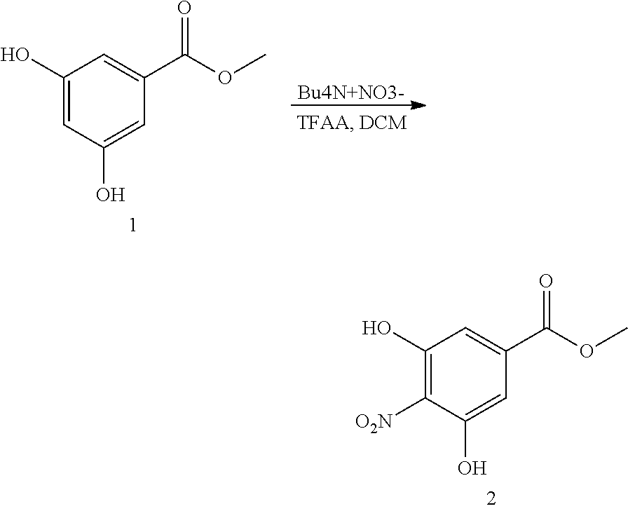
C1(O)=C([O2N])C(O)=CC(C(OC)=O)=C1.C1(O)=CC(O)=CC(C(OC)=O)=C1.[Bu4N+NO3-]
